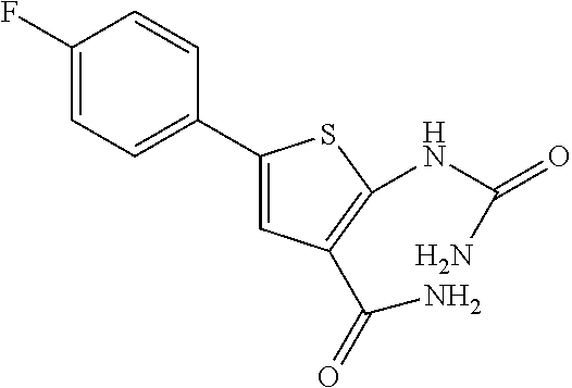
C1(F)=CC=C(C2=CC(C(=O)N)=C(NC(=O)N)S2)C=C1
